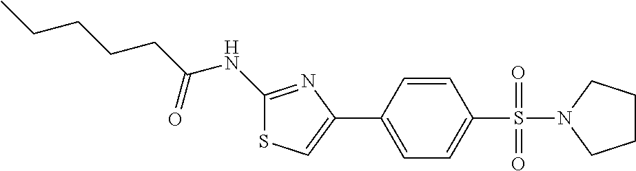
C1(NC(CCCCC)=O)=NC(C2=CC=C(S(=O)(=O)N3CCCC3)C=C2)=CS1
